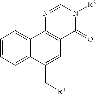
C1=CC=C2C(=C1)C1=C(C=C2C[R1])C(=O)N([R2])C=N1
